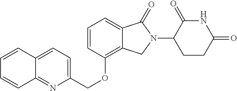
C(OC1=C2C(=CC=C1)C(=O)N(C1C(=O)NC(=O)CC1)C2)C1=CC=C2C(=N1)C=CC=C2
